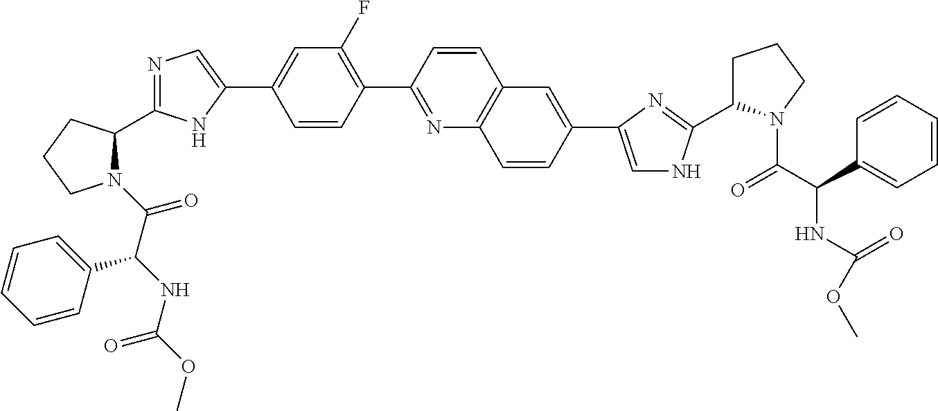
N1(C(=O)C(NC(OC)=O)C2=CC=CC=C2)C(C2=NC=C(C3=CC(F)=C(C4=NC5=C(C=C4)C=C(C4=CNC(C6CCCN6C(C(C6=CC=CC=C6)NC(OC)=O)=O)=N4)C=C5)C=C3)N2)CCC1
